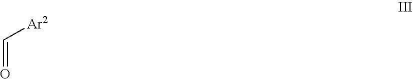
O=C[Ar2]
